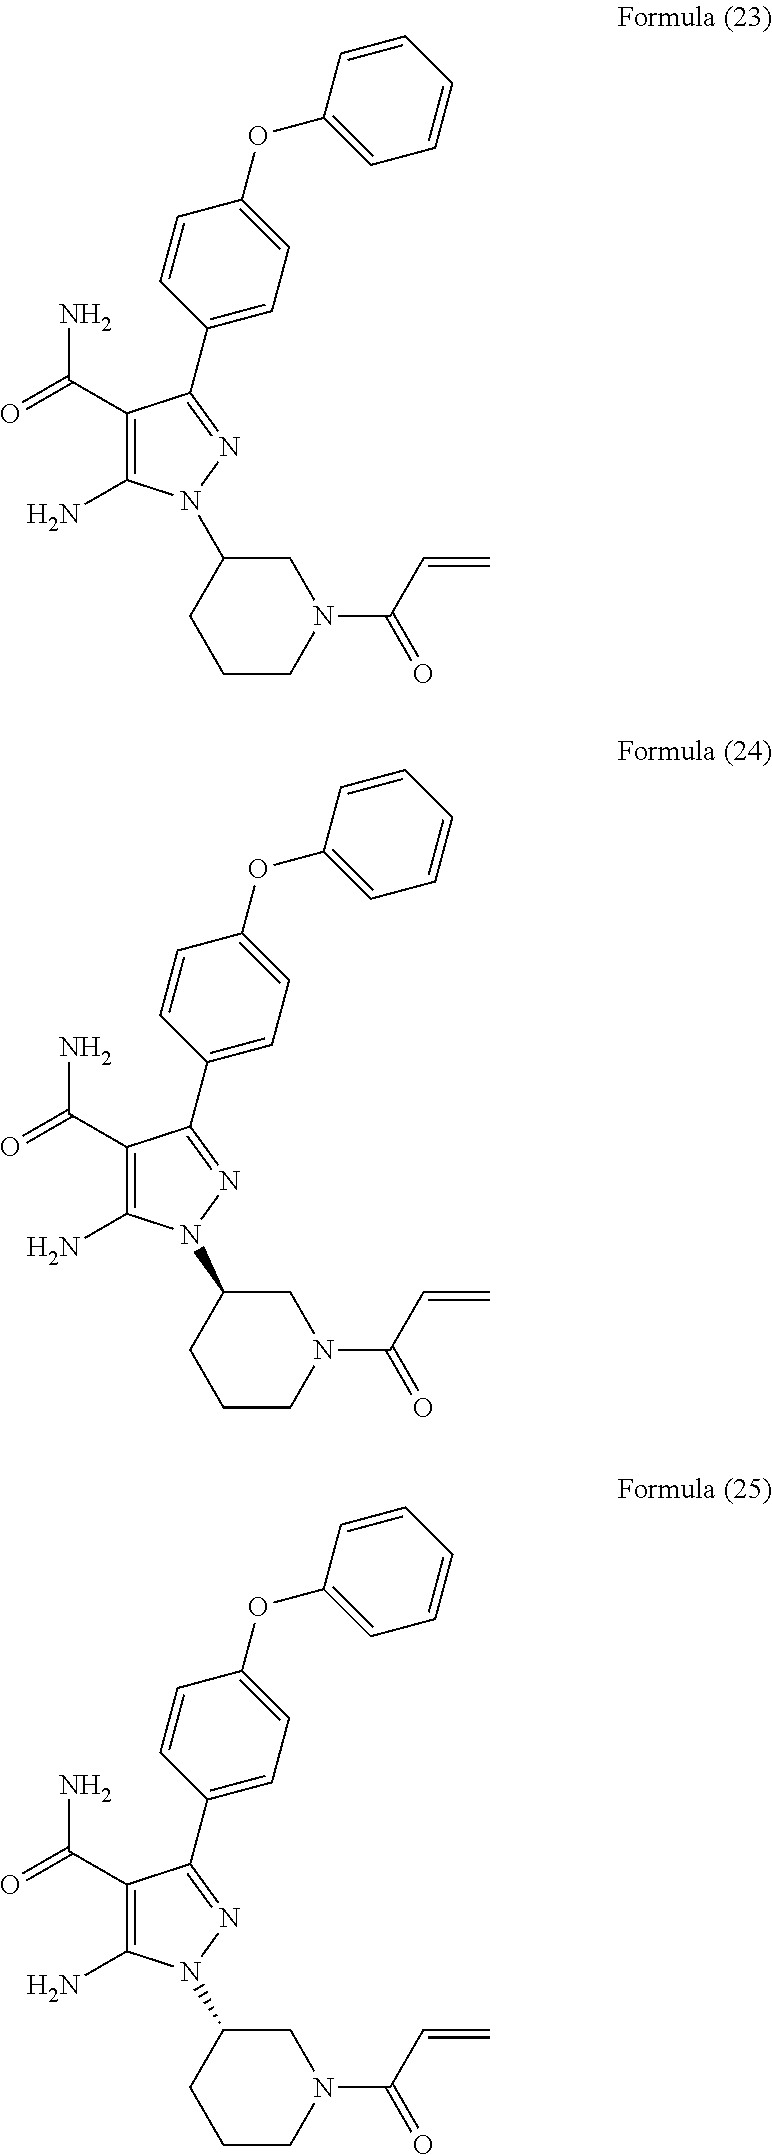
C1(N)=C(C(=O)N)C(C2=CC=C(OC3=CC=CC=C3)C=C2)=NN1C1CCCN(C(C=C)=O)C1.C1(N)=C(C(=O)N)C(C2=CC=C(OC3=CC=CC=C3)C=C2)=NN1C1CCCN(C(C=C)=O)C1.C1(N)=C(C(=O)N)C(C2=CC=C(OC3=CC=CC=C3)C=C2)=NN1C1CCCN(C(C=C)=O)C1
